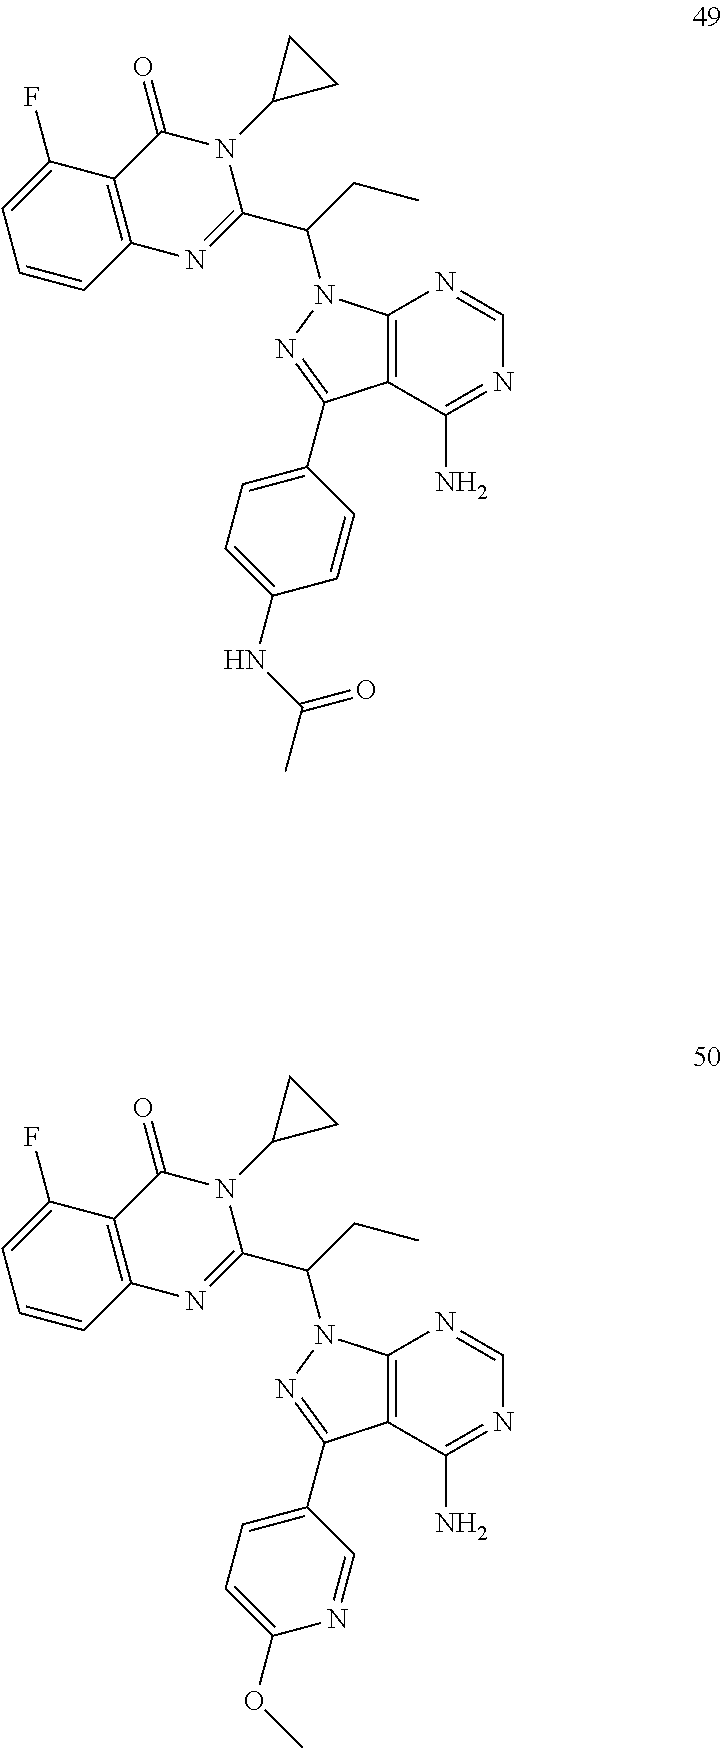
C12=C(C(N)=NC=N1)C(C1=CC=C(OC)N=C1)=NN2C(CC)C1=NC2=C(C(=O)N1C1CC1)C(F)=CC=C2.C12=C(C(N)=NC=N1)C(C1=CC=C(NC(C)=O)C=C1)=NN2C(CC)C1=NC2=C(C(=O)N1C1CC1)C(F)=CC=C2
